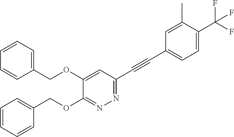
C1=CC=C(COC2=CC(C#CC3=CC=C(C(F)(F)F)C(C)=C3)=NN=C2OCC2=CC=CC=C2)C=C1
